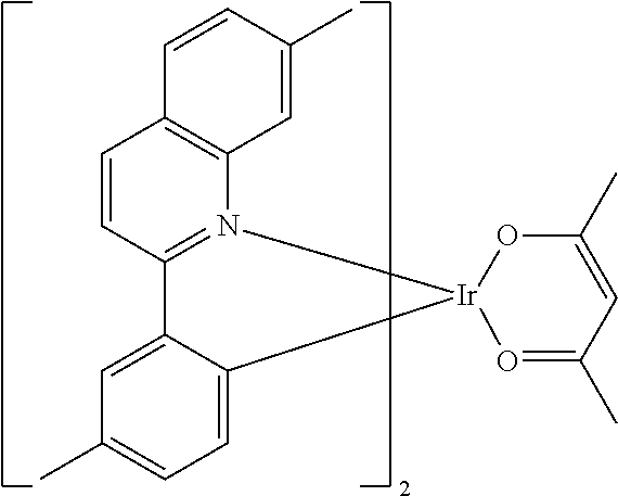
C12=N(C3=C(C=C1)C=CC(C)=C3)[Ir]1(OC(C)=CC(C)=O1)C1=CC=C(C)C=C21
